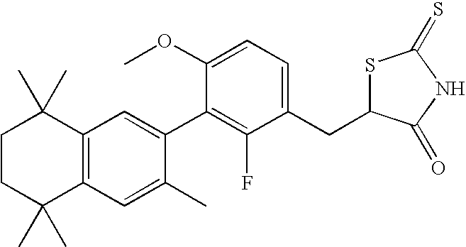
C1CC(C)(C)C2=C(C1(C)C)C=C(C1=C(F)C(CC3SC(=S)NC3=O)=CC=C1OC)C(C)=C2
